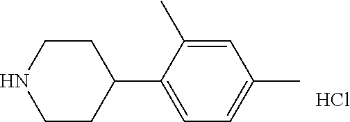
C1=C(C)C(C2CCNCC2)=CC=C1C.Cl
